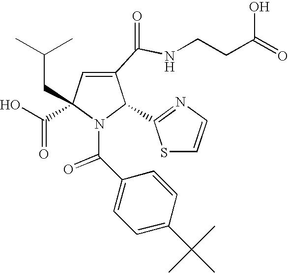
C1(C(NCCC(=O)O)=O)=CC(C(=O)O)(CC(C)C)N(C(C2=CC=C(C(C)(C)C)C=C2)=O)C1C1=NC=CS1
